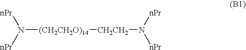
[nPr]N([nPr])[(CH2CH2O)14][CH2CH2]N([nPr])[nPr]
